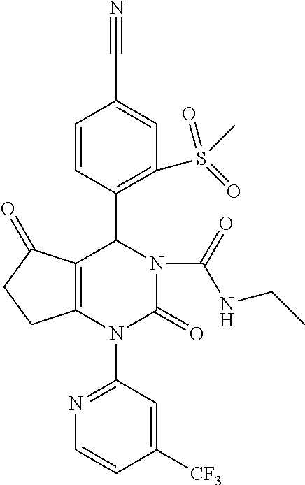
N1=C(N2C3=C(C(=O)CC3)C(C3=C(S(C)(=O)=O)C=C(C#N)C=C3)N(C(=O)NCC)C2=O)C=C([CF3])C=C1
